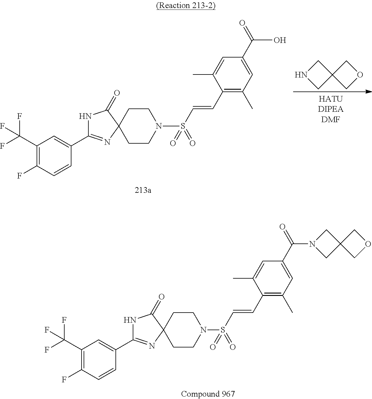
C1NCC12COC2.C1CN(S(C=CC2=C(C)C=C(C(=O)O)C=C2C)(=O)=O)CCC12C(=O)NC(C1=CC(C(F)(F)F)=C(F)C=C1)=N2.C1CN(S(C=CC2=C(C)C=C(C(=O)N3CC4(C3)COC4)C=C2C)(=O)=O)CCC12C(=O)NC(C1=CC(C(F)(F)F)=C(F)C=C1)=N2
